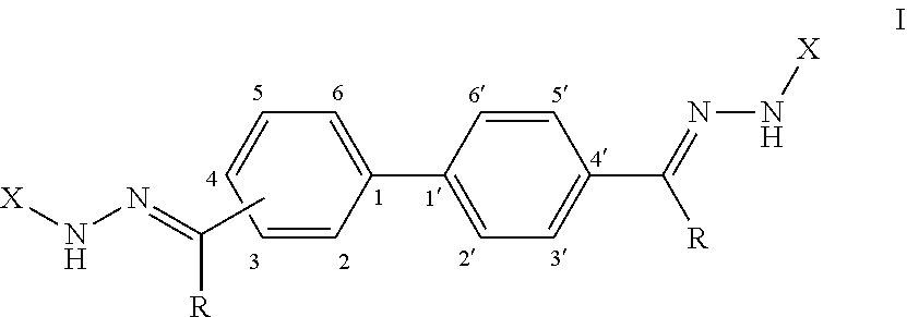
C1=CC=CC(C2=CC=C(C(=NN[X])[R])C=C2)=C1.CC(=NN[X])[R]
